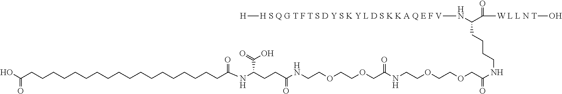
OC(CCCCCCCCCCCCCCCCCCC(NC(CCC(NCCOCCOCC(NCCOCCOCC(NCCCCC(C(=O)[W L L N T]O)N[H S Q G T F T S D Y S K Y L D S K K A Q E F V][H])=O)=O)=O)C(=O)O)=O)=O
